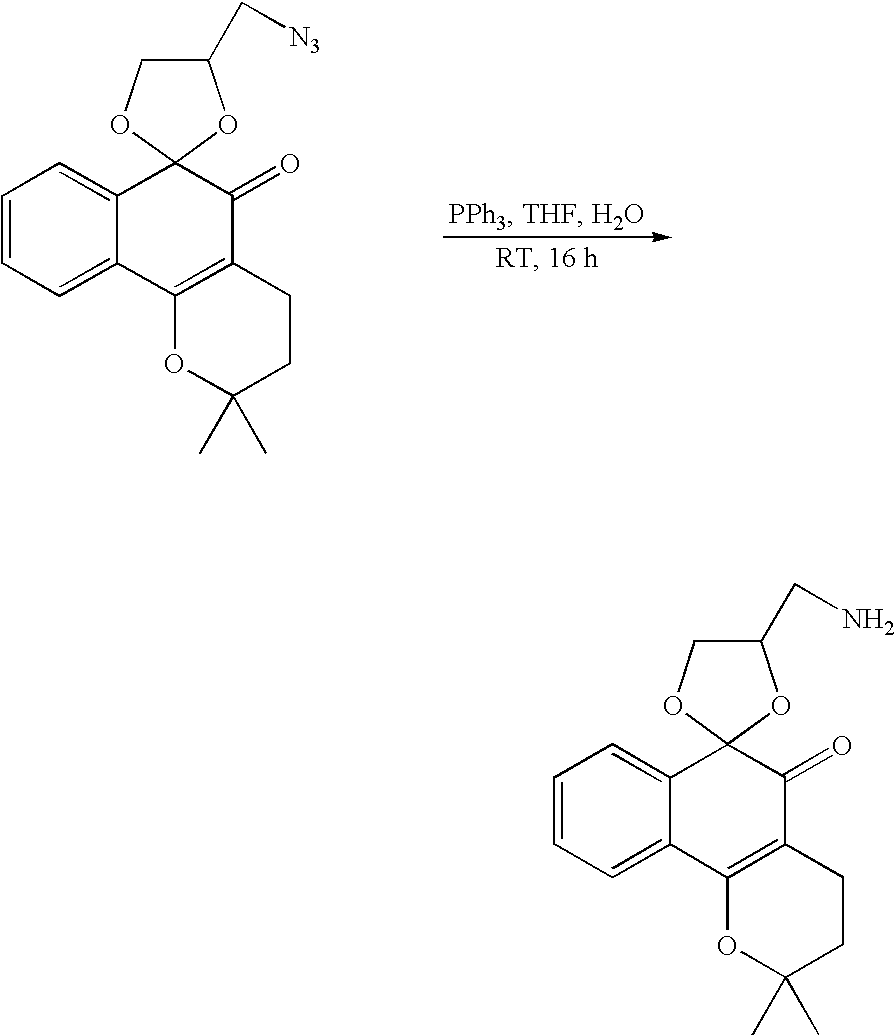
C1=CC=C2C(=C1)C1(C(=O)C3=C2OC(C)(C)CC3)OCC(C[N3])O1.C1=CC=C2C(=C1)C1(C(=O)C3=C2OC(C)(C)CC3)OCC(CN)O1
